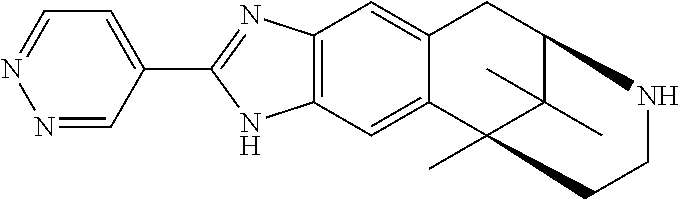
C12=C(C=C3C(=C1)CC1C(C)(C)C3(C)CCN1)NC(C1=CC=NN=C1)=N2
